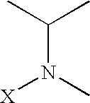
[X]N(C)C(C)C
